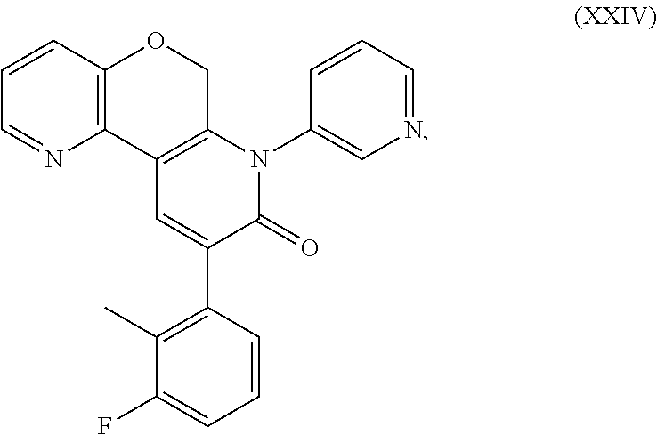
C1=CC2=C(N=C1)C1=C(CO2)N(C2=CN=CC=C2)C(=O)C(C2=C(C)C(F)=CC=C2)=C1
